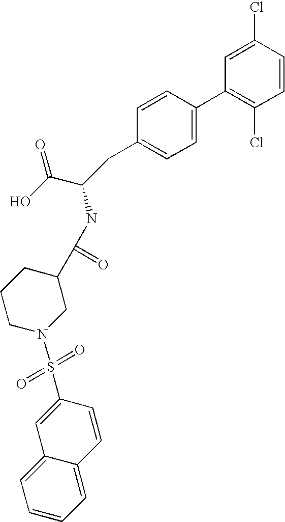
C1=C(Cl)C=CC(Cl)=C1C1=CC=C(CC(C(O)=O)NC(C2CCCN(S(=O)(=O)C3=CC4=CC=CC=C4C=C3)C2)=O)C=C1
